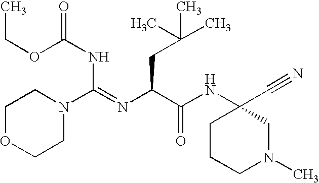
C1OCCN(C(=NC(C(NC2(C#N)CCCN(C)C2)=O)CC(C)(C)C)NC(=O)OCC)C1
